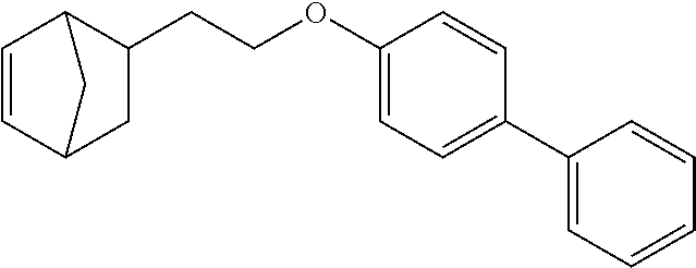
C1=CC2C(CCOC3=CC=C(C4=CC=CC=C4)C=C3)CC1C2
